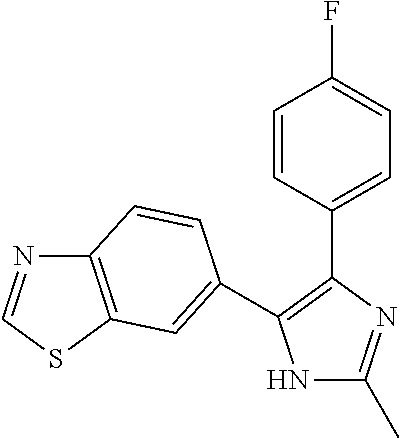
N1C(C)=NC(C2=CC=C(F)C=C2)=C1C1=CC2=C(N=CS2)C=C1
